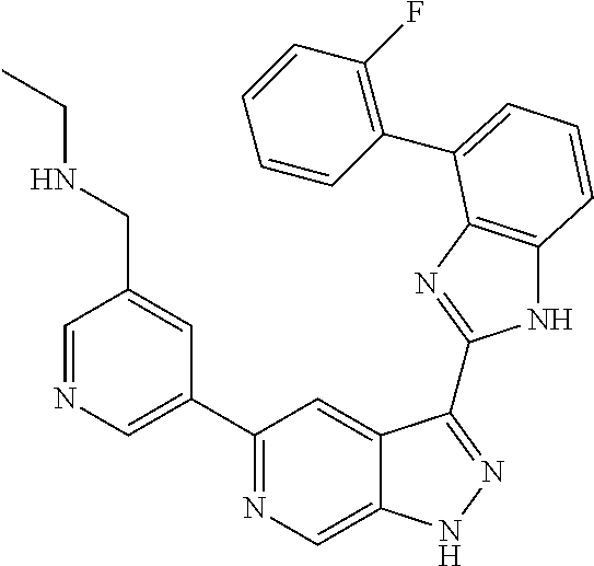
C1=NC=C(C2=NC=C3C(=C2)C(C2=NC4=C(N2)C=CC=C4C2=C(F)C=CC=C2)=NN3)C=C1CNCC
